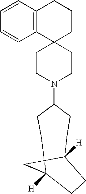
C1CN(C2CCC3([H])CC([H])(CC2)CC3)CCC12CCCC1=C2C=CC=C1
